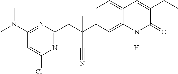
C(C1=CC=C2C(=C1)N([H])C(=O)C(CC)=C2)(CC1=NC(Cl)=CC(N(C)C)=N1)(C#N)C
